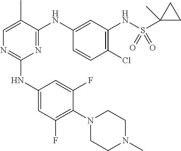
C1(NC2=CC(F)=C(N3CCN(C)CC3)C(F)=C2)=NC=C(C)C(NC2=CC(NS(C3(C)CC3)(=O)=O)=C(Cl)C=C2)=N1
